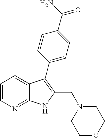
C1=CN=C2C(=C1)C(C1=CC=C(C(=O)N)C=C1)=C(CN1CCOCC1)N2
